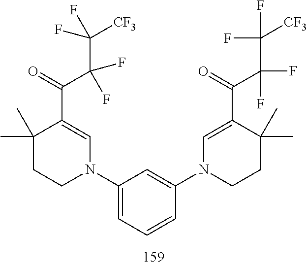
C1(C)(C)CCN(C2=CC=CC(N3CCC(C)(C)C(C(=O)C(F)(C([CF3])(F)F)F)=C3)=C2)C=C1C(=O)C(C([CF3])(F)F)(F)F
